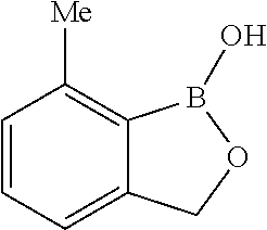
C1=CC([Me])=C2C(=C1)COB2O
